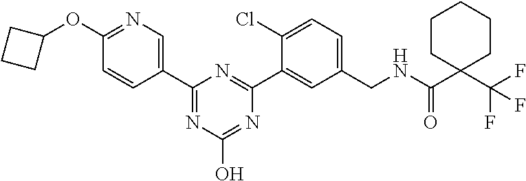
C1(CNC(C2(C(F)(F)F)CCCCC2)=O)=CC=C(Cl)C(C2=NC(C3=CN=C(OC4CCC4)C=C3)=NC(O)=N2)=C1
